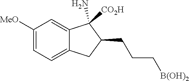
[B(OH)2]CCCC1C([CO2H])(N)C2=CC([MeO])=CC=C2C1
